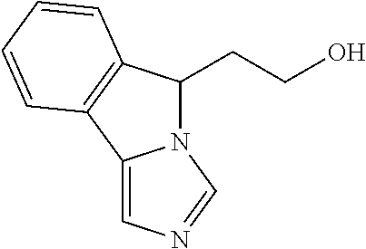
C(CO)C1N2C(=CN=C2)C2=C1C=CC=C2
